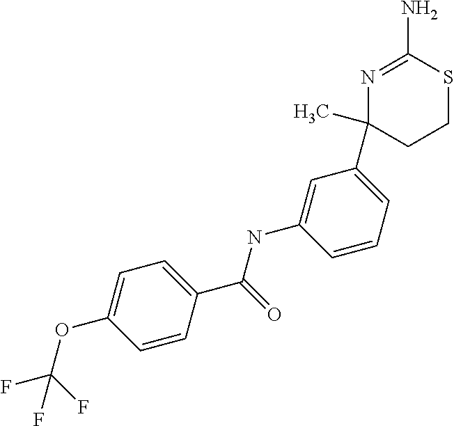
N(C1=CC(C2(C)CCSC(N)=N2)=CC=C1)C(C1=CC=C(OC(F)(F)F)C=C1)=O
